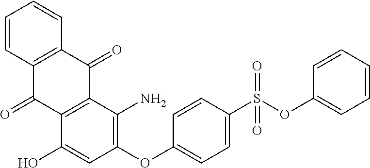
C1(O)=CC(OC2=CC=C(S(OC3=CC=CC=C3)(=O)=O)C=C2)=C(N)C2=C1C(=O)C1=C(C2=O)C=CC=C1
